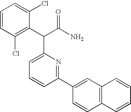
C1=CC=C(Cl)C(C(C(N)=O)C2=CC=CC(C3=CC4=C(C=C3)C=CC=C4)=N2)=C1Cl
